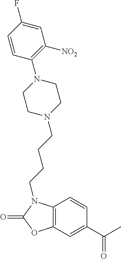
C1=CC2=C(C=C1C(C)=O)OC(=O)N2CCCCN1CCN(C2=C([NO2])C=C(F)C=C2)CC1
